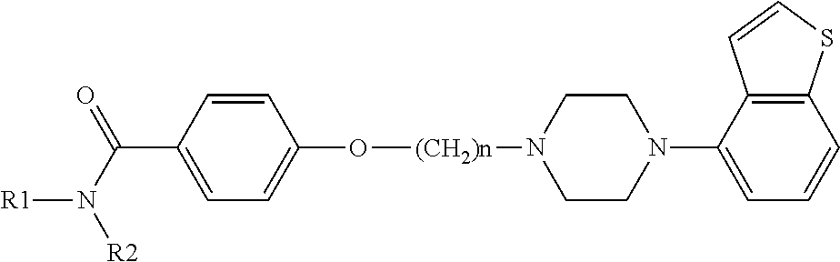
C1=CC(C(=O)N([R1])[R2])=CC=C1O[(CH2)n]N1CCN(C2=CC=CC3=C2C=CS3)CC1
